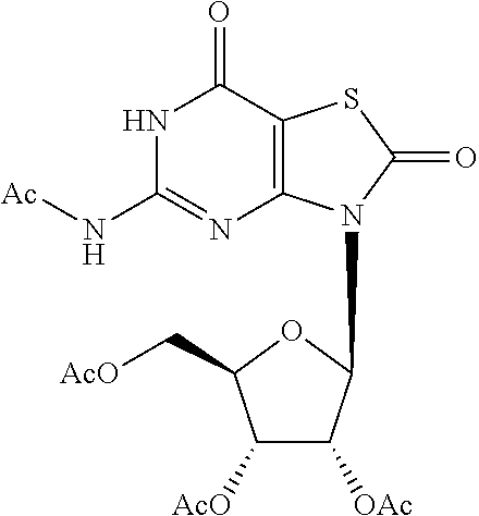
C12=C(C(=O)NC(N[Ac])=N1)SC(=O)N2C1C([OAc])C([AcO])C(C[AcO])O1
